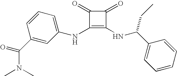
N(C1=C(NC(C2=CC=CC=C2)CC)C(=O)C1=O)C1=CC=CC(C(=O)N(C)C)=C1
